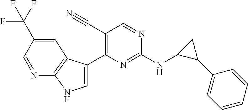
C1(NC2=NC(C3=CNC4=C3C=C(C(F)(F)F)C=N4)=C(C#N)C=N2)C(C2=CC=CC=C2)C1
